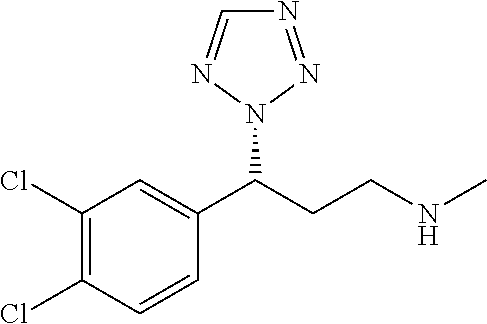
C1(C(CCNC)N2N=NC=N2)=CC(Cl)=C(Cl)C=C1
